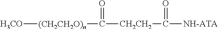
[H3CO][(CH2CH2O)n]C([CH2CH2]C(=O)[NH-ATA])=O
